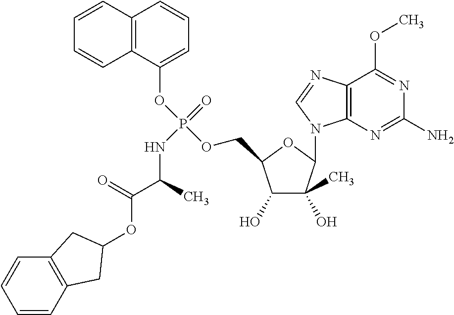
C1(O)C(C)(O)C(N2C3=C(N=C2)C(OC)=NC(N)=N3)OC1COP(OC1=CC=CC2=C1C=CC=C2)(=O)NC(C(OC1CC2=C(C=CC=C2)C1)=O)C
